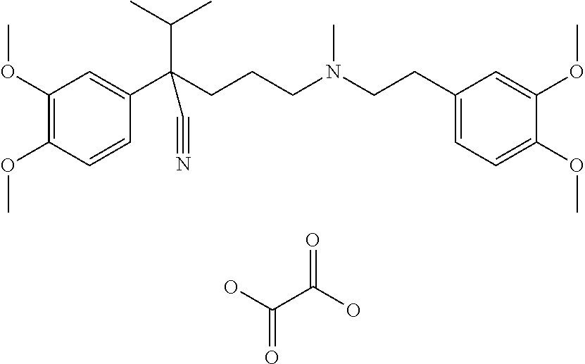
C1(OC)=C(OC)C=CC(C(CCCN(CCC2=CC=C(OC)C(OC)=C2)C)(C(C)C)C#N)=C1.OC(C(O)=O)=O
